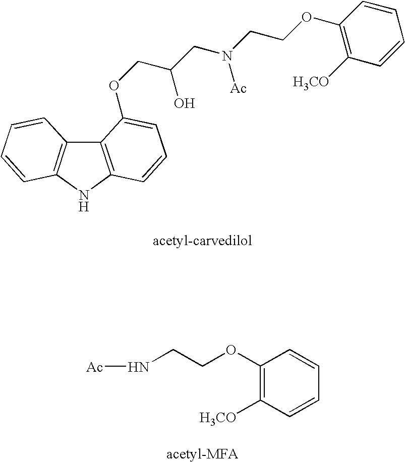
C12=C(NC3=C1C=CC=C3)C=CC=C2OCC(CN(CCOC1=C([H3CO])C=CC=C1)[Ac])O.C1(OCCN[Ac])=C([H3CO])C=CC=C1
